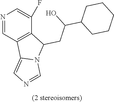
N1=CC2=C(C(F)=C1)C(CC(C1CCCCC1)O)N1C2=CN=C1
